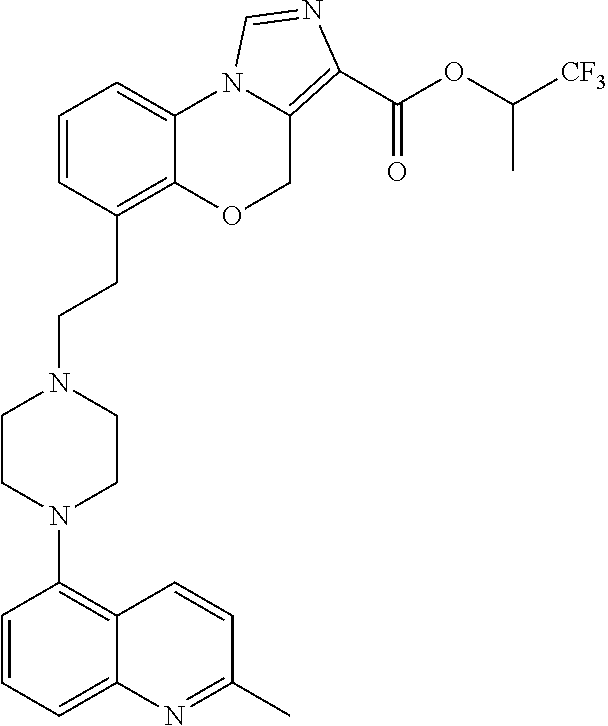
C1=CC(CCN2CCN(C3=C4C(=CC=C3)N=C(C)C=C4)CC2)=C2C(=C1)N1C(=C(C(OC([CF3])C)=O)N=C1)CO2
